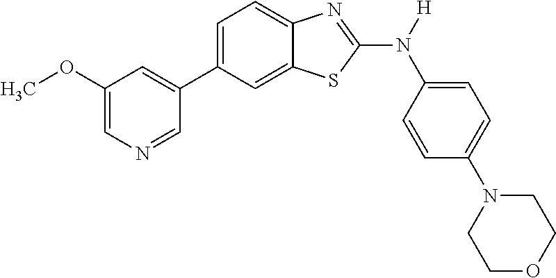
C1(OC)=CN=CC(C2=CC=C3C(=C2)SC(N([H])C2=CC=C(N4CCOCC4)C=C2)=N3)=C1
